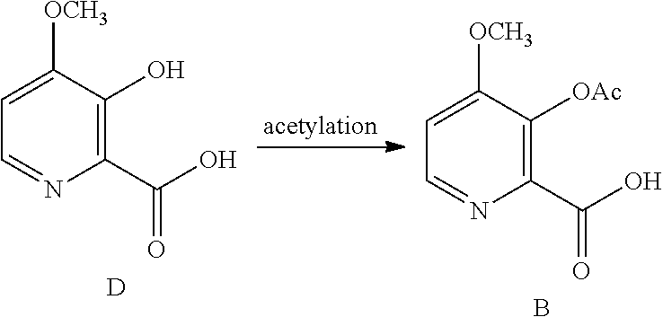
C1([OCH3])=CC=NC(C(O)=O)=C1O.[D].C1([OCH3])=CC=NC(C(O)=O)=C1[OAc].B
